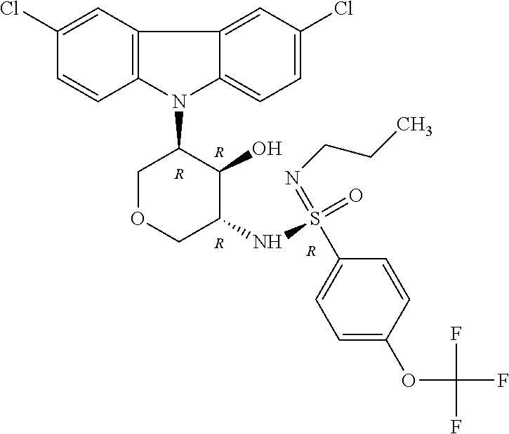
[R].[R].[R].N1(C2COCC(NS(C3=CC=C(OC(F)(F)F)C=C3)(=NCCC)=O)C2O)C2=CC=C(Cl)C=C2C2=C1C=CC(Cl)=C2.[R]
